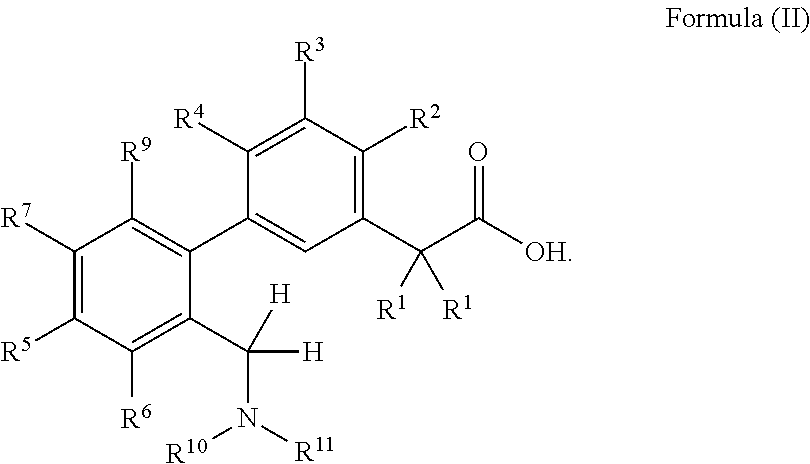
C1([R7])=C([R5])C([R6])=C(C([H])([H])N([R11])[R10])C(C2=CC(C(C([OH])=O)([R1])[R1])=C([R2])C([R3])=C2[R4])=C1[R9]
